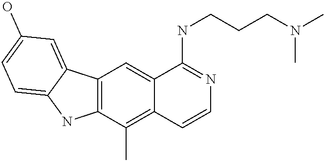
C12=C(C(C)=C3C(=C1)C(NCCCN(C)C)=NC=C3)NC1=CC=C(O)C=C21
